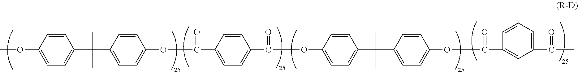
C1(OC)=CC=C(C(C2=CC=C(OC(C3=CC=C(C(OC4=CC=C(C(C5=CC=C(OC(C6=CC(C(C)=O)=CC=C6)=O)C=C5)(C)C)C=C4)=O)C=C3)=O)C=C2)(C)C)C=C1
